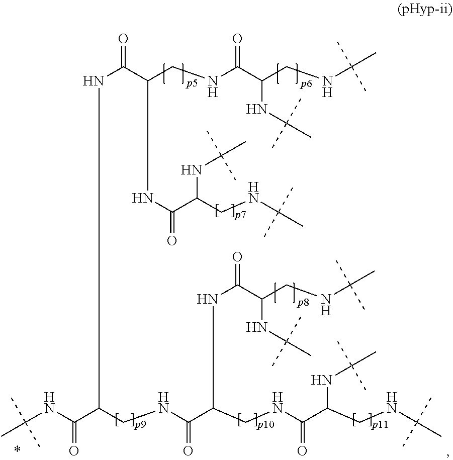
N(C(C(CNC(C(CNC(C)(C)C)NC(C)(C)C)=O)NC(C(CNC(C)(C)C)NC(C)(C)C)=O)=O)C(C(NC(C)(C)C)=O)CNC(C(CNC(C(CNC(C)(C)C)NC(C)(C)C)=O)NC(=O)C(CNC(C)(C)C)NC(C)(C)C)=O
